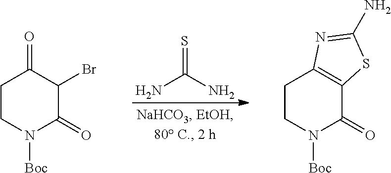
S=C(N)N.C1CN([Boc])C(=O)C(Br)C1=O.C1CN([Boc])C(=O)C2=C1N=C(N)S2
